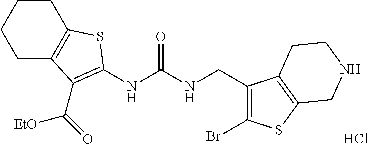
C1C2=C(CCC1)SC(NC(NCC1=C(Br)SC3=C1CCNC3)=O)=C2C([EtO])=O.Cl
